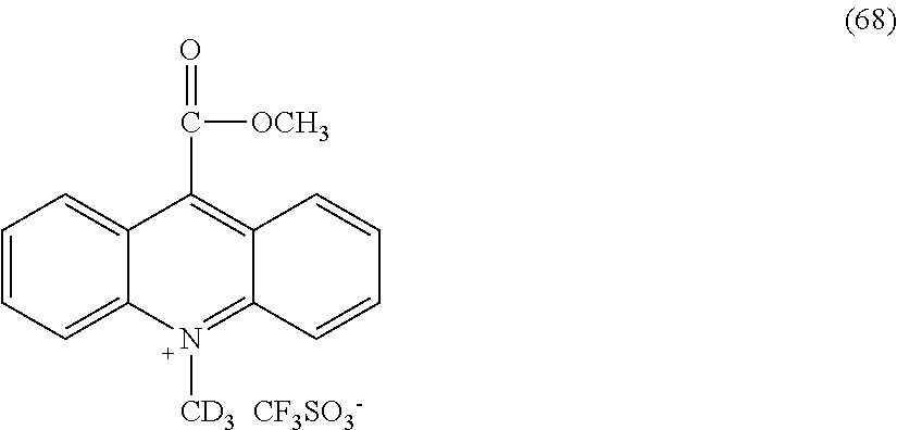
C1=CC=C2C(=C1)C(C(=O)[OCH3])=C1C(=N2[CD3])C=CC=C1.[CF3SO3-]
